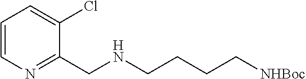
C1=CN=C(CNCCCC[NHBoc])C(Cl)=C1
